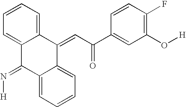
C12=CC=CC=C1C(=CC(=O)C1=CC(O[H])=C(F)C=C1)C1=CC=CC=C1C2=N[H]
